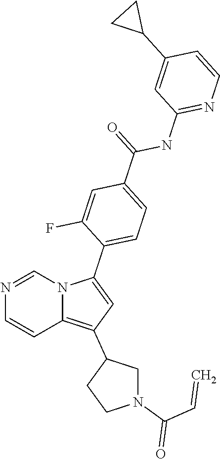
N1=CN2C(=C(C3CN(C(C=C)=O)CC3)C=C2C2=CC=C(C(=O)NC3=NC=CC(C4CC4)=C3)C=C2F)C=C1
